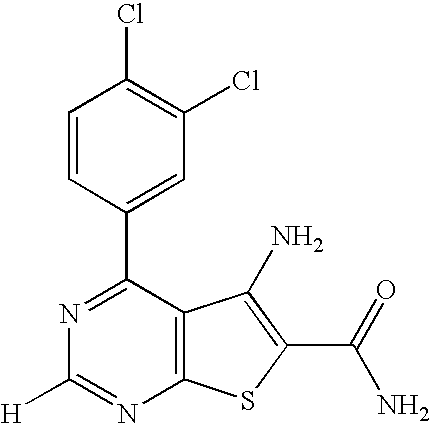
C1=CC(C2=NC([H])=NC3=C2C(N)=C(C(N)=O)S3)=CC(Cl)=C1Cl
